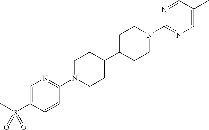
C1=C(S(C)(=O)=O)C=CC(N2CCC(C3CCN(C4=NC=C(C)C=N4)CC3)CC2)=N1
